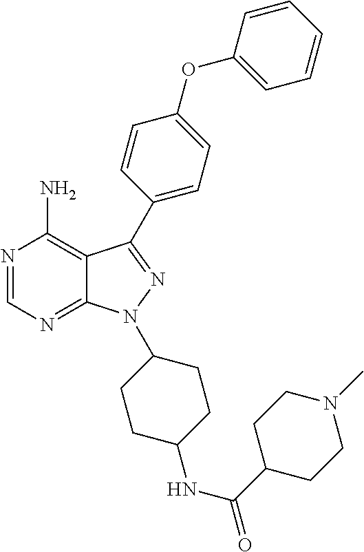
N1=CN=C2C(=C1N)C(C1=CC=C(OC3=CC=CC=C3)C=C1)=NN2C1CCC(NC(C2CCN(C)CC2)=O)CC1
